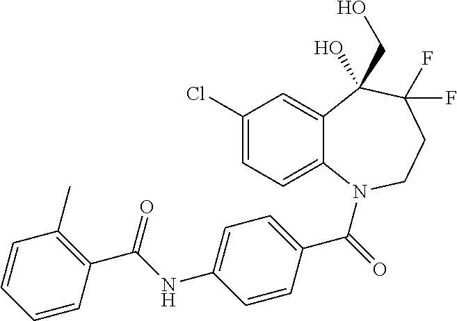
C12=CC(Cl)=CC=C1N(C(=O)C1=CC=C(NC(C3=C(C)C=CC=C3)=O)C=C1)CCC(F)(F)C2(CO)O
